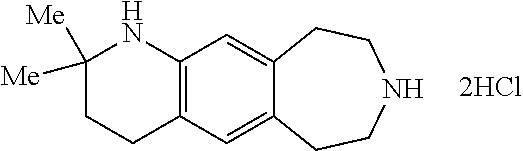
C1([Me])([Me])CCC2=C(N1)C=C1C(=C2)CCNCC1.[2HCl]
